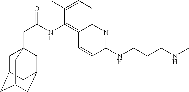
C1C2CC3CC(CC1(CC(NC1=C4C(=CC=C1C)N=C(NCCCNC)C=C4)=O)C3)C2
